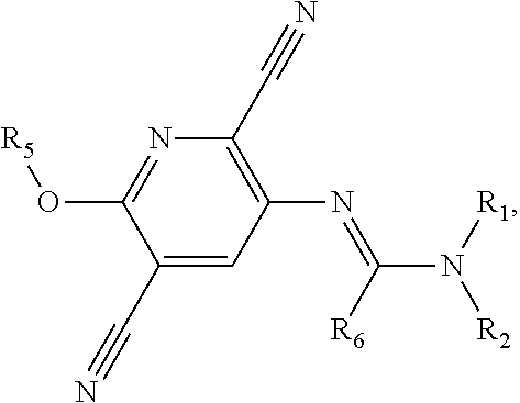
N1=C(O[R5])C(C#N)=CC(N=C(N([R1])[R2])[R6])=C1C#N
